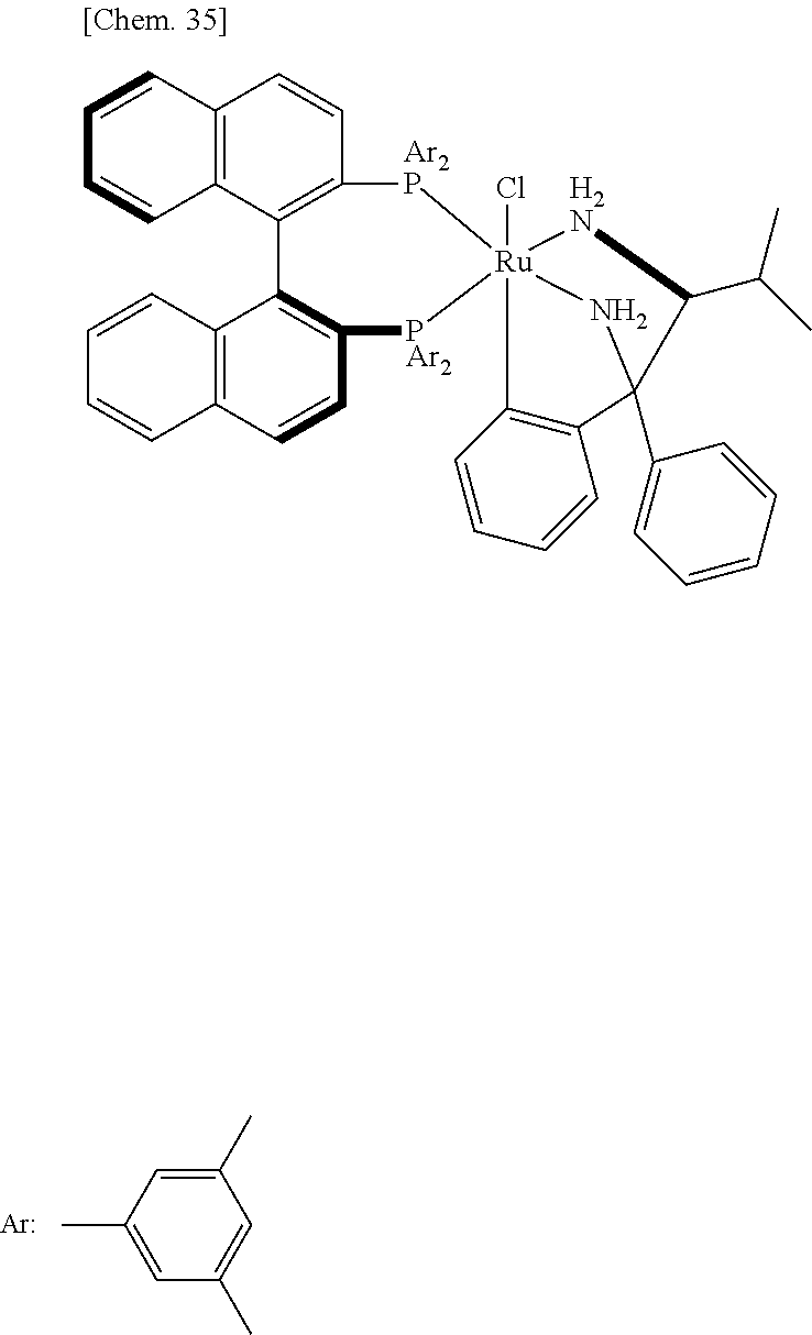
C1(C)=CC(C)=CC(C)=C1.[Ar].C12=C(C=CC3=C1C=CC=C3)[Ar2P][Ru]13(Cl)([PAr2]C4=C2C2=C(C=C4)C=CC=C2)[H2N]C(C(C)C)C(C2=CC=CC=C2)(N1)C1=C3C=CC=C1
